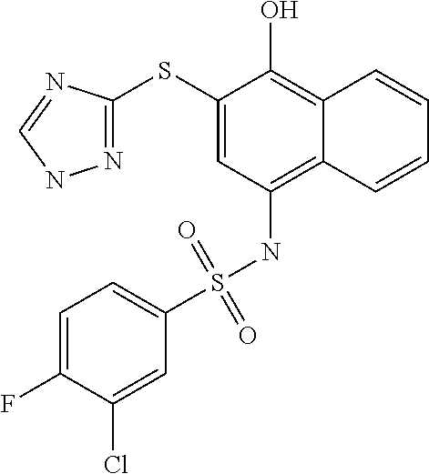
N1=C(SC2=CC(NS(C3=CC=C(F)C(Cl)=C3)(=O)=O)=C3C(=C2O)C=CC=C3)N=CN1
